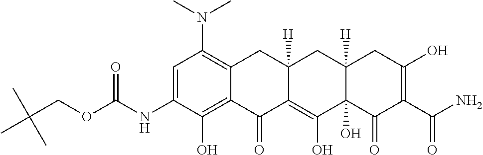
C1=C(NC(OCC(C)(C)C)=O)C(O)=C2C(=C1N(C)C)CC1([H])C(=C(O)C3(O)C([H])(C1)CC(O)=C(C(N)=O)C3=O)C2=O
